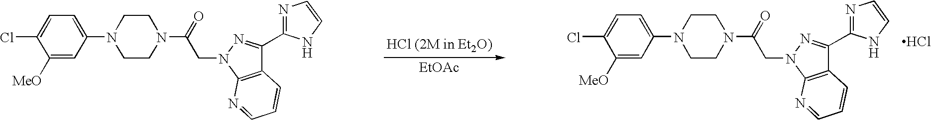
[EtOAc].ClC1=CC=C(N2CCN(C(=O)CN3N=C(C4=NC=CN4)C4=C3N=CC=C4)CC2)C=C1[MeO].Cl.ClC1=CC=C(N2CCN(C(=O)CN3C4=C(C(C5=NC=CN5)=N3)C=CC=N4)CC2)C=C1[MeO]
